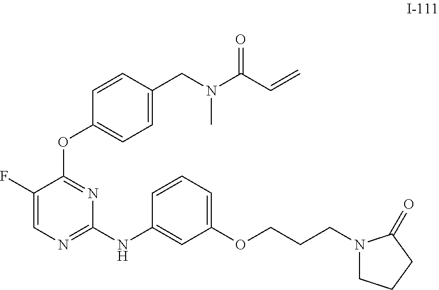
C1(F)=CN=C(NC2=CC(OCCCN3CCCC3=O)=CC=C2)N=C1OC1=CC=C(CN(C(C=C)=O)C)C=C1
